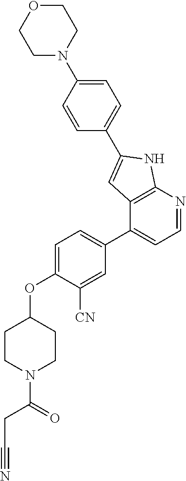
C1(C2=CC=NC3=C2C=C(C2=CC=C(N4CCOCC4)C=C2)N3)=CC=C(OC2CCN(C(=O)CC#N)CC2)C([CN])=C1
